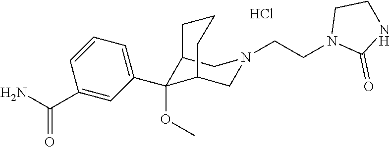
NC(C1=CC(C2(OC)C3CN(CCN4C(=O)NCC4)CC2CCC3)=CC=C1)=O.Cl
